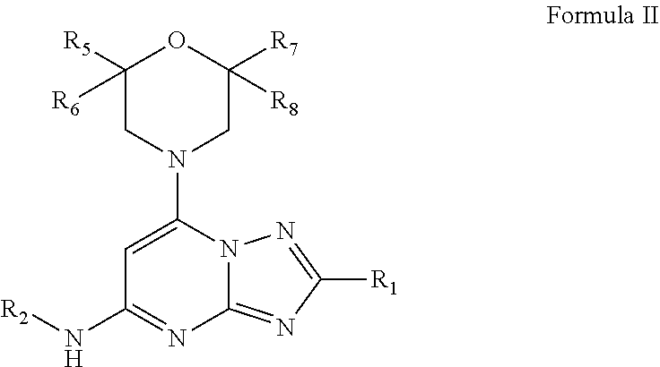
N12C(=NC([R1])=N1)N=C(N[R2])C=C2N1CC([R5])([R6])OC([R7])([R8])C1
